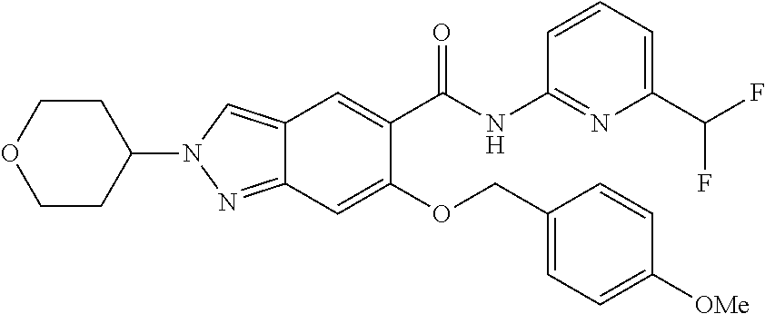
C12=CN(C3CCOCC3)N=C1C=C(OCC1=CC=C([OMe])C=C1)C(C(NC1=NC(C(F)F)=CC=C1)=O)=C2
